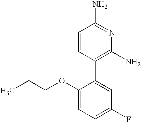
C1=CC(C2=CC(F)=CC=C2OCCC)=C(N)N=C1N
